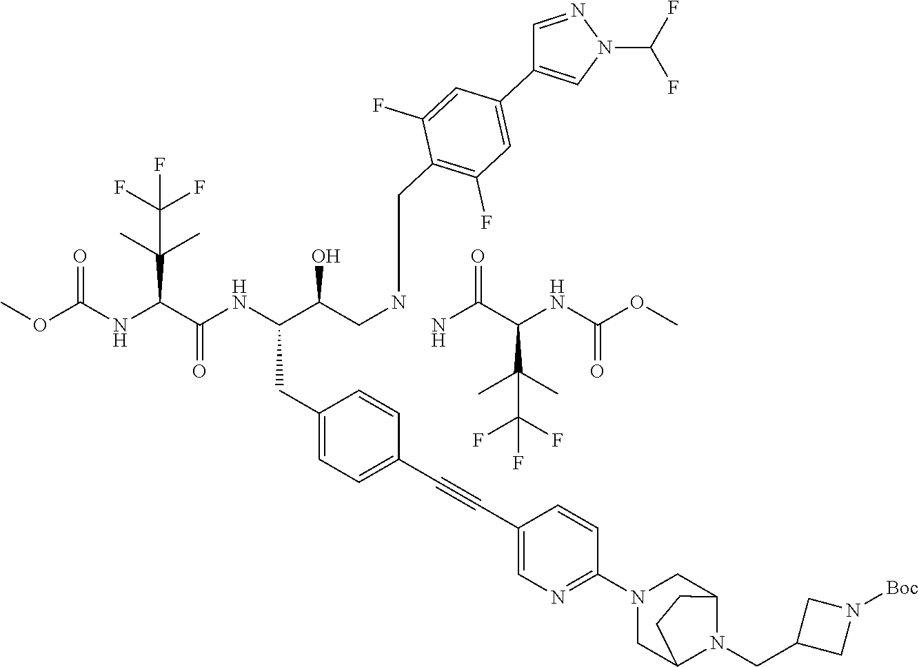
COC(=O)NC(C(=O)NC(C(CNCC1=C(F)C=C(C2=CN(C(F)F)N=C2)C=C1F)O)CC1=CC=C(C#CC2=CN=C(N3CC4N(CC5CN([Boc])C5)C(C3)CC4)C=C2)C=C1)C(C)(C)C(F)(F)F.C(C(C(C)(C)C(F)(F)F)NC(OC)=O)(=O)N
